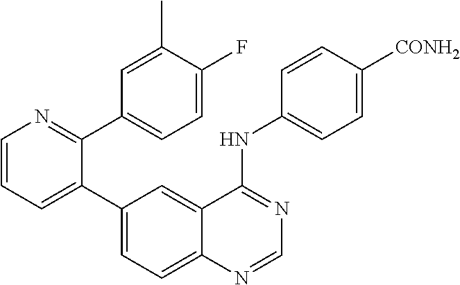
C1=CN=C(C2=CC=C(F)C(C)=C2)C(C2=CC=C3C(=C2)C(NC2=CC=C([CONH2])C=C2)=NC=N3)=C1
